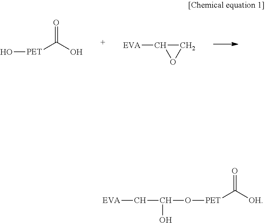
O[PET]C(O)=O.[EVA]C1CO1.[EVA]CC(O[PET]C([OH])=O)O
